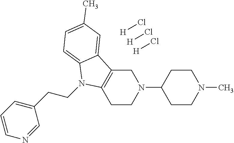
C1CN(C2CCN(C)CC2)CC2=C1N(CCC1=CC=CN=C1)C1=CC=C(C)C=C21.[H]Cl.[H]Cl.[H]Cl
